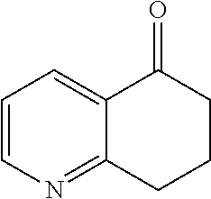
C12=CC=CN=C1CCCC2=O
